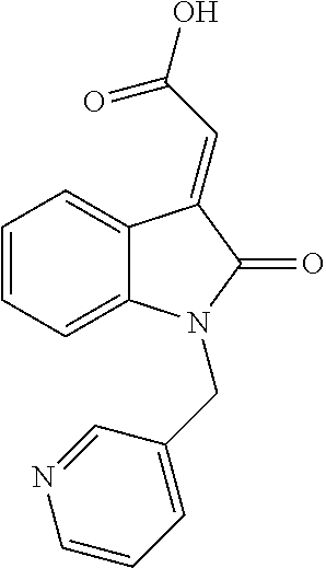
C1=C2C(=CC=C1)N(CC1=CC=CN=C1)C(=O)C2=CC(=O)O
